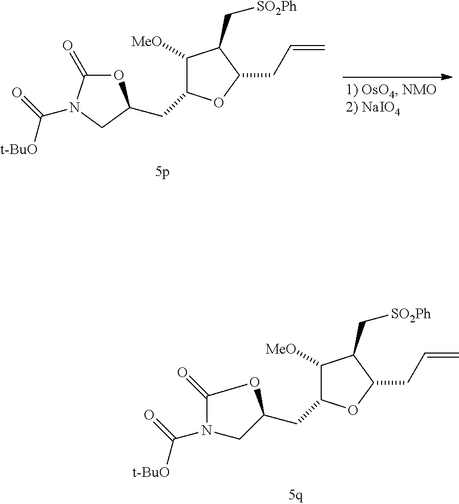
C1([MeO])C(CC2OC(=O)N(C(=O)[t-BuO])C2)OC(CC=C)C1C[SO2Ph].C1([MeO])C(CC2CN(C(=O)[t-BuO])C(=O)O2)OC(CC=C)C1C[SO2Ph]
